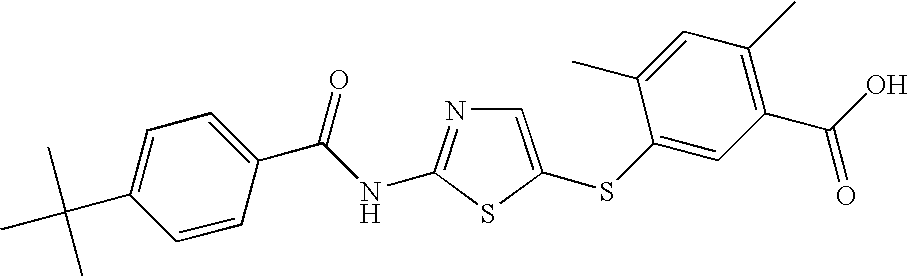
C1=C(SC2=CC(C(O)=O)=C(C)C=C2C)SC(NC(C2=CC=C(C(C)(C)C)C=C2)=O)=N1
